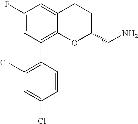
C1(F)=CC(C2=C(Cl)C=C(Cl)C=C2)=C2C(=C1)CCC(CN)O2
